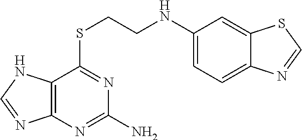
C1(NCCSC2=NC(N)=NC3=C2NC=N3)=CC=C2C(=C1)SC=N2
